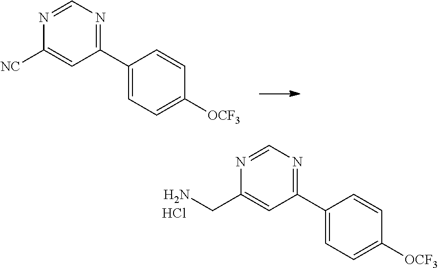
C1=C(C2=NC=NC(CN)=C2)C=CC([OCF3])=C1.Cl.C1=C(C2=NC=NC([NC])=C2)C=CC([OCF3])=C1
